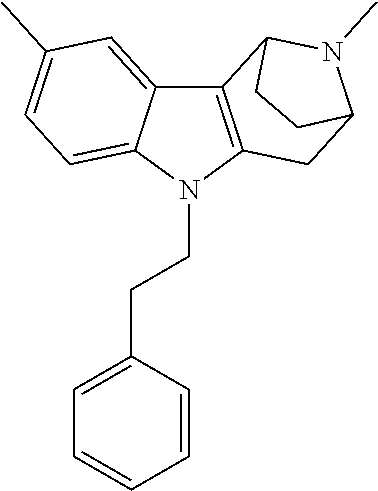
C(N1C2=C(C3=CC(C)=CC=C13)C1N(C)C(C2)CC1)CC1=CC=CC=C1
